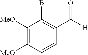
C1([MeO])=C([MeO])C=CC(C([H])=O)=C1Br
